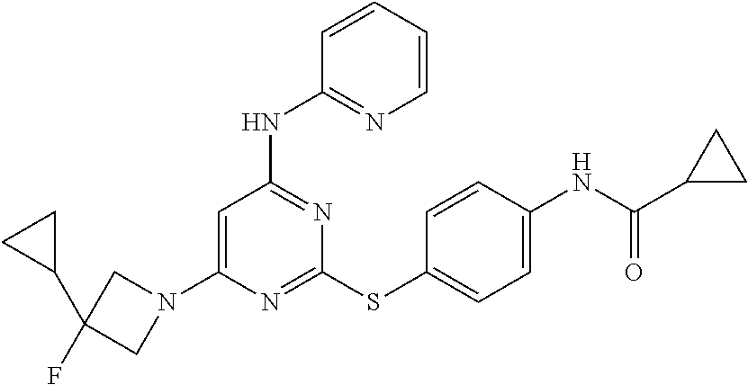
C1(NC2=NC(SC3=CC=C(NC(C4CC4)=O)C=C3)=NC(N3CC(C4CC4)(F)C3)=C2)=NC=CC=C1
